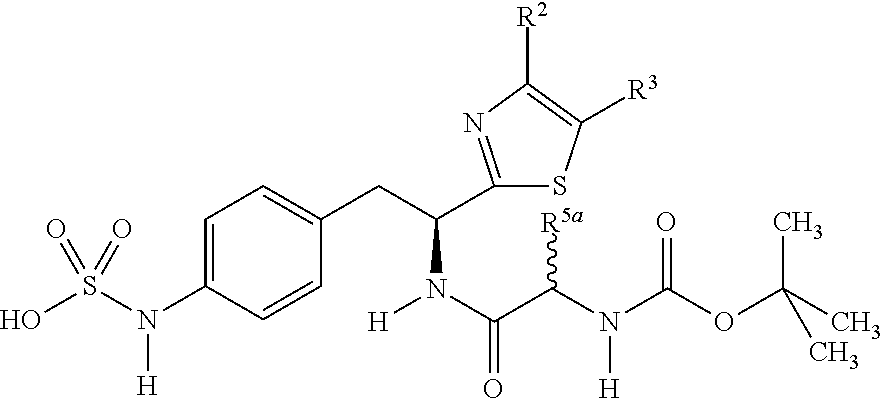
OS(N(C1=CC=C(CC(N(C(C(N(C(=O)OC(C)(C)C)[H])[R5a])=O)[H])C2=NC([R2])=C([R3])S2)C=C1)[H])(=O)=O
